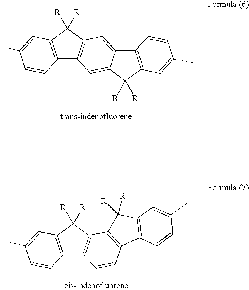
C12=C(C([R])([R])C3=C1C=C1C(=C3)C3=C(C1([R])[R])C=C(C)C=C3)C=C(C)C=C2.C12=C(C([R])([R])C3=C1C=CC1=C3C([R])([R])C3=C1C=CC(C)=C3)C=C(C)C=C2
